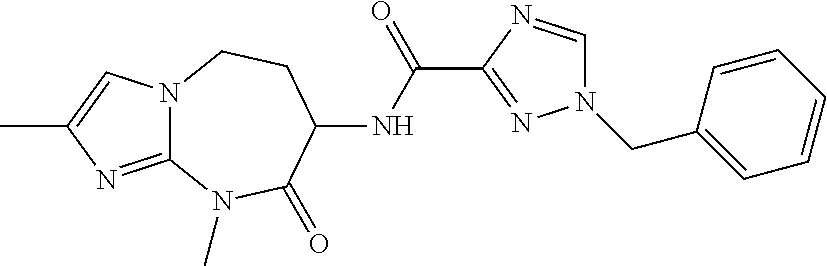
C12=NC(C)=CN1CCC(NC(=O)C1=NN(CC3=CC=CC=C3)C=N1)C(=O)N2C
